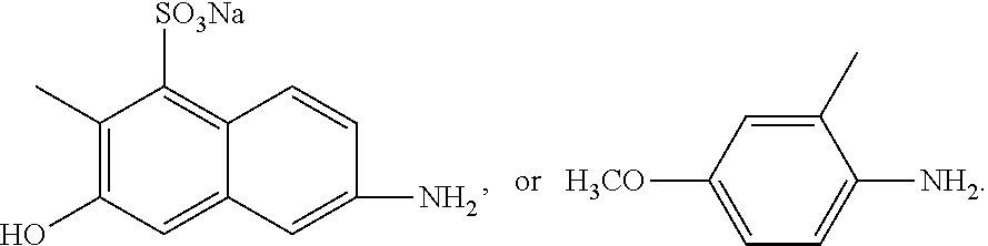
C1(C)=C(O)C=C2C(=C1[SO3Na])C=CC(N)=C2.C1(C)=CC([H3CO])=CC=C1[NH2]
